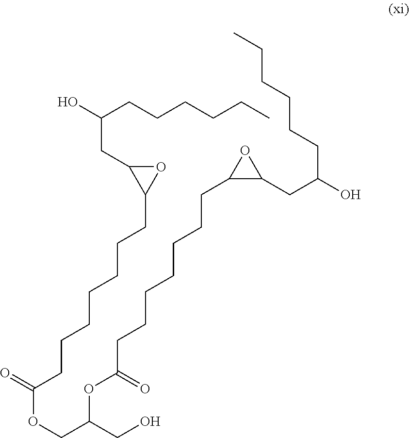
CCCCCCC(O)CC1OC1CCCCCCCC(OC(COC(=O)CCCCCCCC1OC1CC(O)CCCCCC)CO)=O
